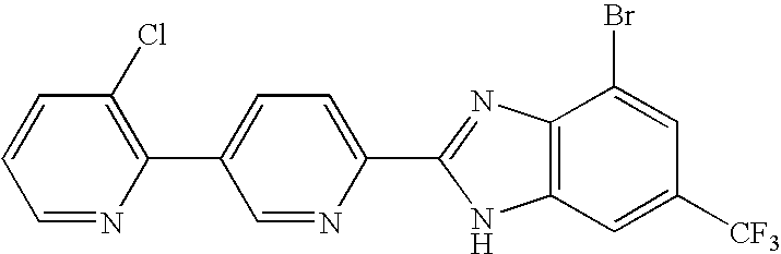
C1=NC(C2=CC=C(C3=NC4=C(C=C([CF3])C=C4Br)N3)N=C2)=C(Cl)C=C1
